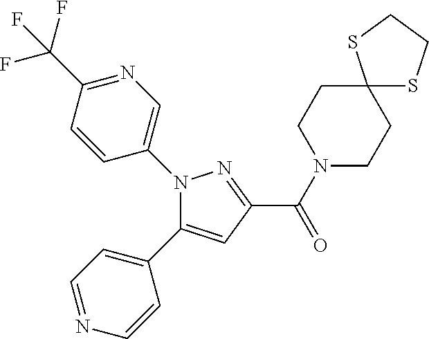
C1(C(N2CCC3(CC2)SCCS3)=O)=NN(C2=CN=C(C(F)(F)F)C=C2)C(C2=CC=NC=C2)=C1
